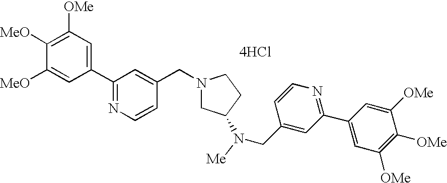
C1(C2=NC=CC(CN3CC(N(CC4=CC(C5=CC([OMe])=C([OMe])C([OMe])=C5)=NC=C4)[Me])CC3)=C2)=CC([OMe])=C([MeO])C([MeO])=C1.[4HCl]
